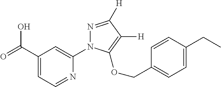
C1(C(=O)O)=CC=NC(N2N=C([H])C([H])=C2OCC2=CC=C(CC)C=C2)=C1
